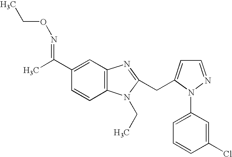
C1(C(C)=NOCC)=CC2=C(C=C1)N(CC)C(CC1=CC=NN1C1=CC=CC(Cl)=C1)=N2
